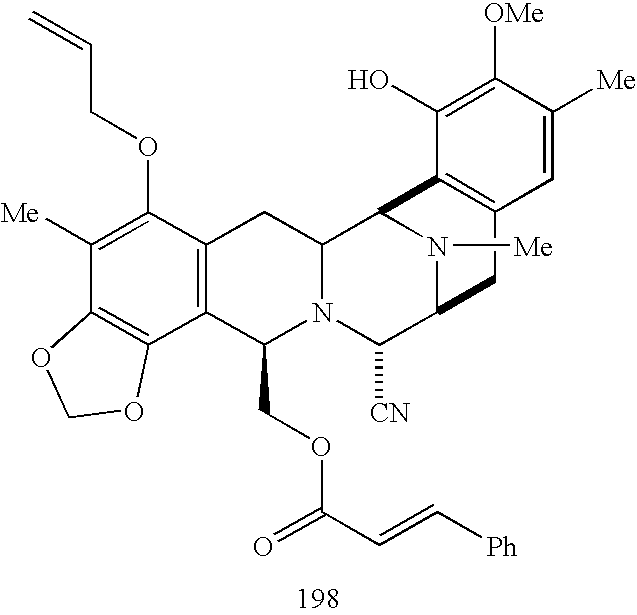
C1([Me])=C(OCC=C)C2=C(C3=C1OCO3)C(COC(C=C[Ph])=O)N1C(C2)C2N([Me])C(C1[CN])CC1=C2C(O)=C([OMe])C([Me])=C1
